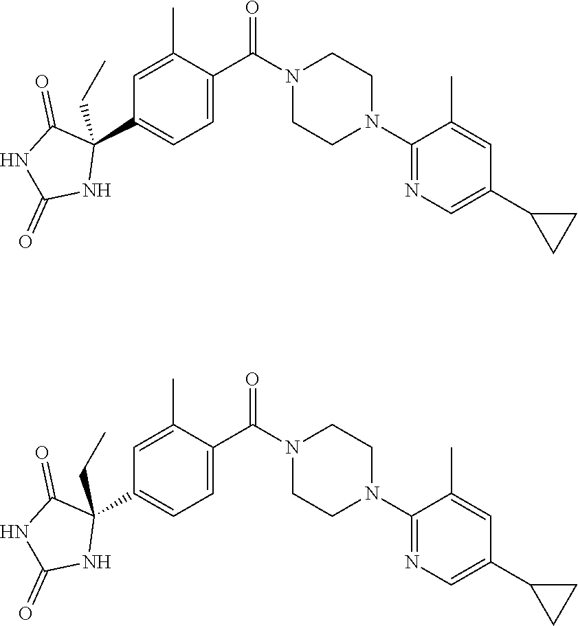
O=C(N1CCN(C2=NC=C(C3CC3)C=C2C)CC1)C1=CC=C(C2(CC)C(=O)NC(=O)N2)C=C1C.O=C(N1CCN(C2=NC=C(C3CC3)C=C2C)CC1)C1=CC=C(C2(CC)C(=O)NC(=O)N2)C=C1C
